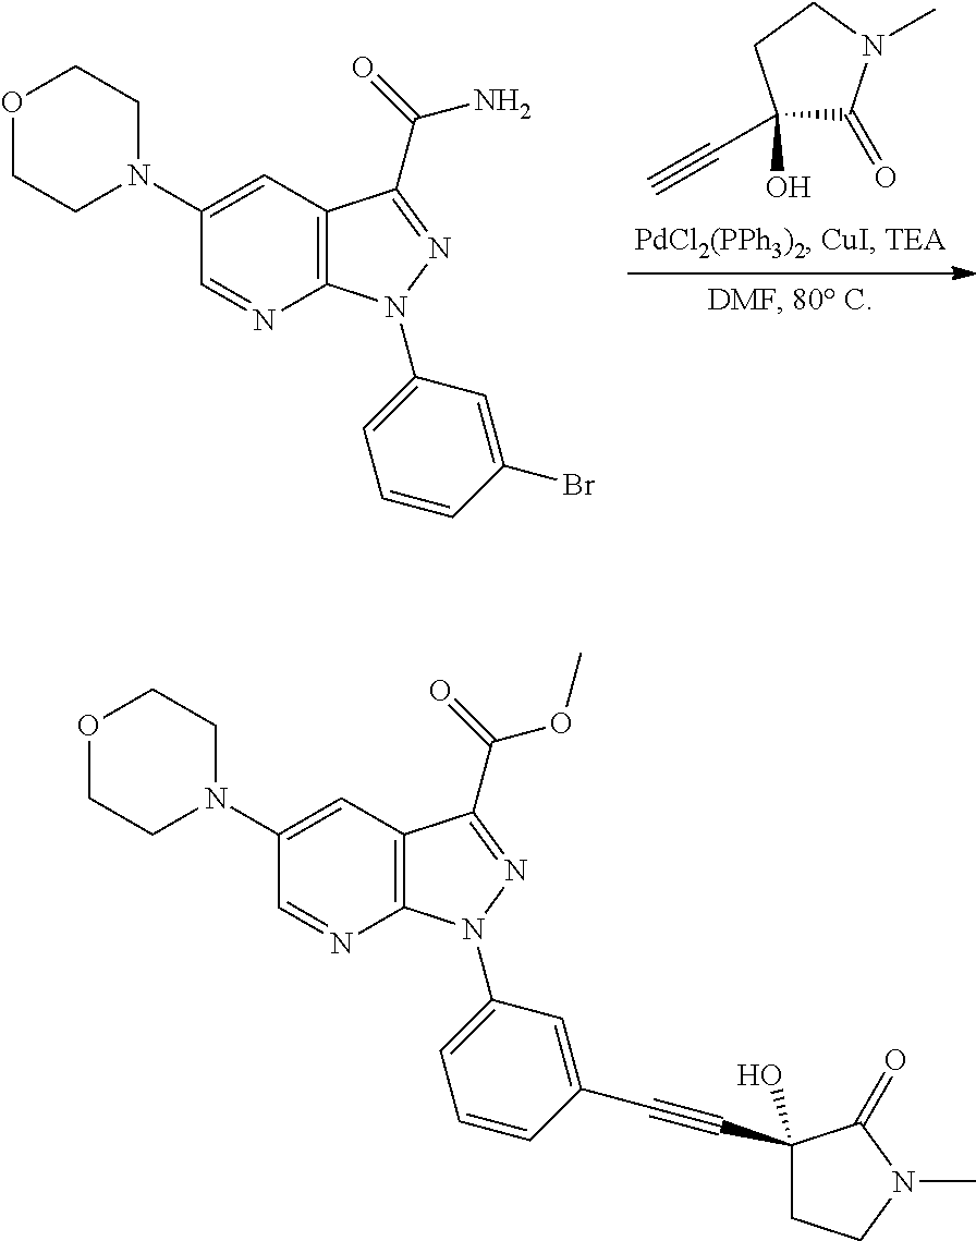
C1(C#C)(O)C(=O)N(C)CC1.C12=C(C=C(N3CCOCC3)C=N1)C(C(=O)N)=NN2C1=CC=CC(Br)=C1.C12=C(C=C(N3CCOCC3)C=N1)C(C(=O)OC)=NN2C1=CC=CC(C#CC2(O)CCN(C)C2=O)=C1
